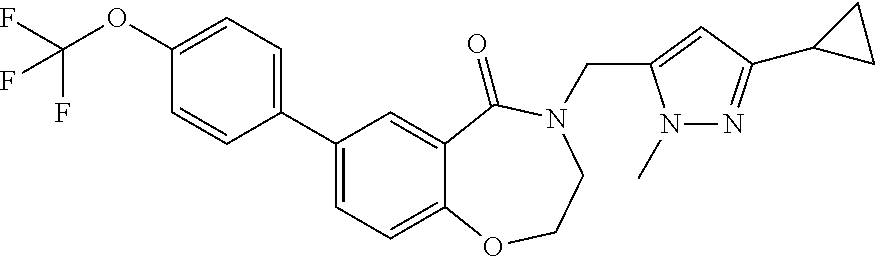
C1(C2=CC=C3C(=C2)C(=O)N(CC2=CC(C4CC4)=NN2C)CCO3)=CC=C(OC(F)(F)F)C=C1
